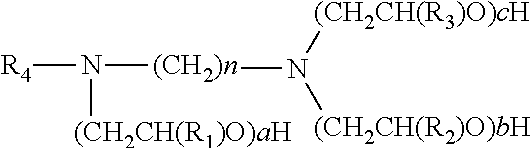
[R4]N([(CH2)n]N([(CH2CH(R2)O)bH])[(CH2CH(R3)O)cH])[(CH2CH(R1)O)aH]
